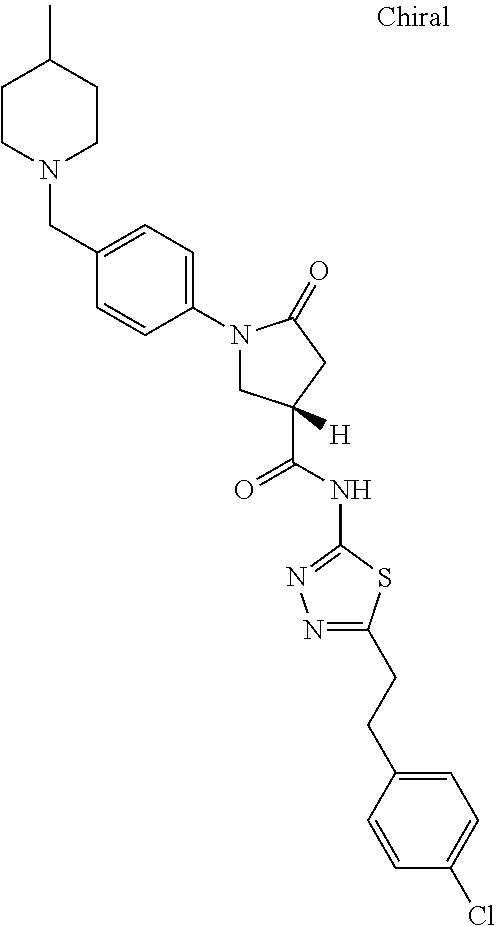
C1CN(CC2=CC=C(N3CC(C(NC4=NN=C(CCC5=CC=C(Cl)C=C5)S4)=O)([H])CC3=O)C=C2)CCC1C
